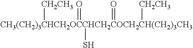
[CH3(CH2)3CHCH2OCCHCH2COCH2CH(CH2)3CH3]([CH2CH3])(=O)(=O)(S)[CH2CH3]
